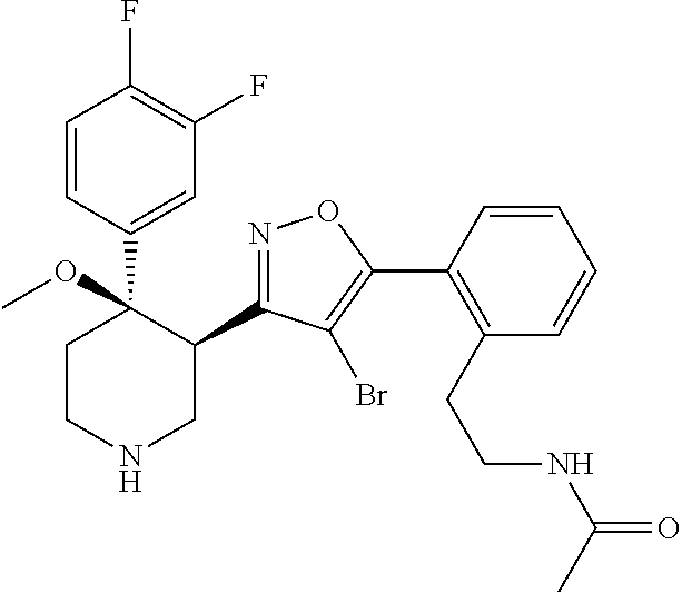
C1(C2=NOC(C3=C(CCNC(=O)C)C=CC=C3)=C2Br)C(C2=CC(F)=C(F)C=C2)(OC)CCNC1
